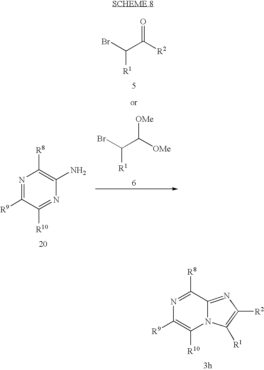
N1=C([R9])C([R10])=NC(N)=C1[R8].C([R1])(Br)C([R2])=O.C([R1])(Br)C([OMe])[OMe].N1=C([R8])C2=NC([R2])=C([R1])N2C([R10])=C1[R9]
